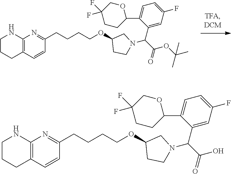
C12=C(C=CC(CCCCOC3CCN(C(C(=O)OC(C)(C)C)C4=CC(F)=CC=C4C4CCC(F)(F)CO4)C3)=N1)CCCN2.C12=C(C=CC(CCCCOC3CCN(C(C(=O)O)C4=CC(F)=CC=C4C4CCC(F)(F)CO4)C3)=N1)CCCN2
